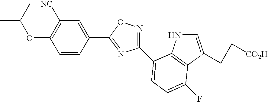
C1=CC(C2=NC(C3=CC=C(F)C4=C3NC=C4CC[CO2H])=NO2)=CC([NC])=C1OC(C)C
